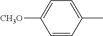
C1=CC(C)=CC=C1[CH3O]
